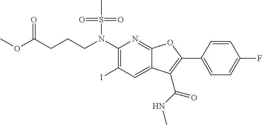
C1(N(CCCC(OC)=O)S(C)(=O)=O)=C(I)C=C2C(=N1)OC(C1=CC=C(F)C=C1)=C2C(NC)=O
